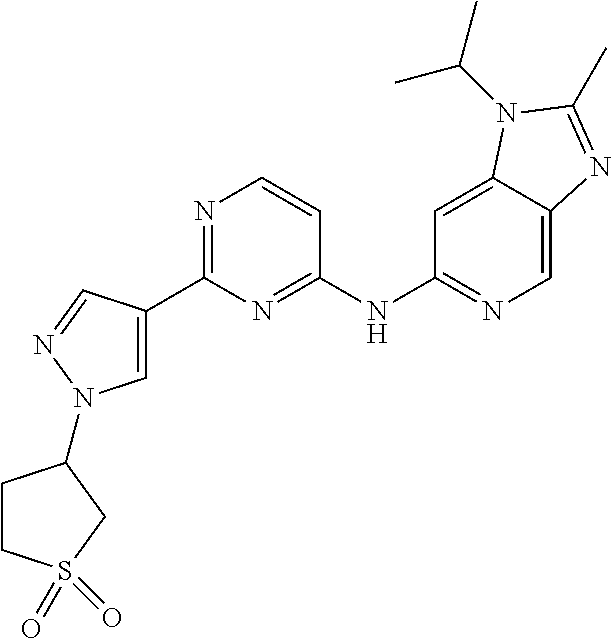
C1(NC2=NC(C3=CN(C4CCS(=O)(=O)C4)N=C3)=NC=C2)=NC=C2C(=C1)N(C(C)C)C(C)=N2
